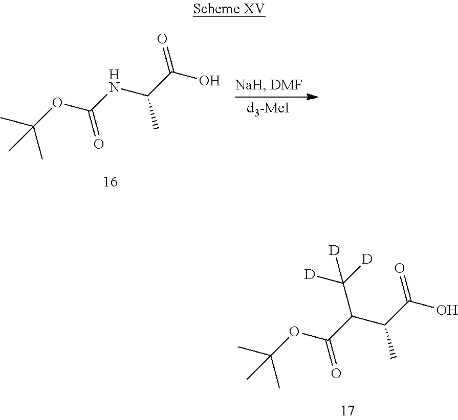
C(OC(NC(C(O)=O)C)=O)(C)(C)C.C(OC(C(C(C(O)=O)C)C([D])([D])[D])=O)(C)(C)C
